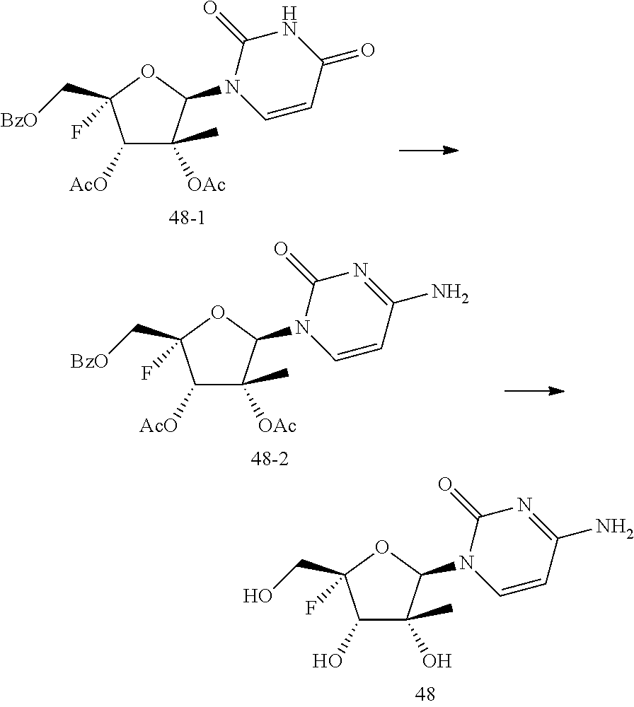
N1(C2C(C)([OAc])C([AcO])C(C[BzO])(F)O2)C=CC(=O)NC1=O.N1(C2C(C)(O)C(O)C(CO)(F)O2)C=CC(N)=NC1=O.N1(C2C(C)([OAc])C([AcO])C(C[BzO])(F)O2)C=CC(N)=NC1=O
